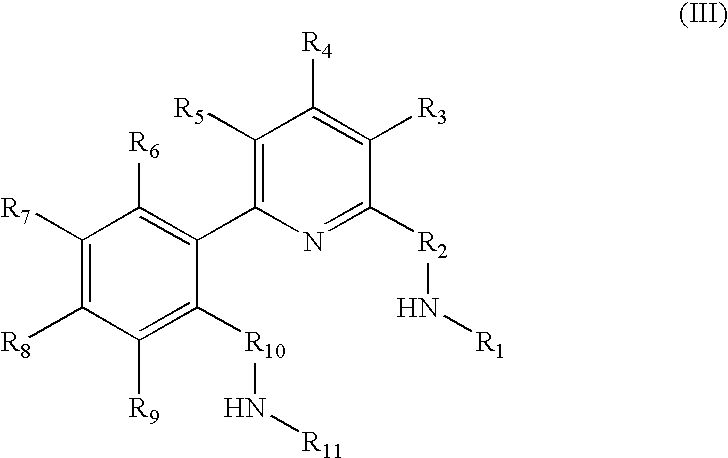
C1([R7])=C([R8])C([R9])=C([R10]N[R11])C(C2=C([R5])C([R4])=C([R3])C([R2]N[R1])=N2)=C1[R6]
